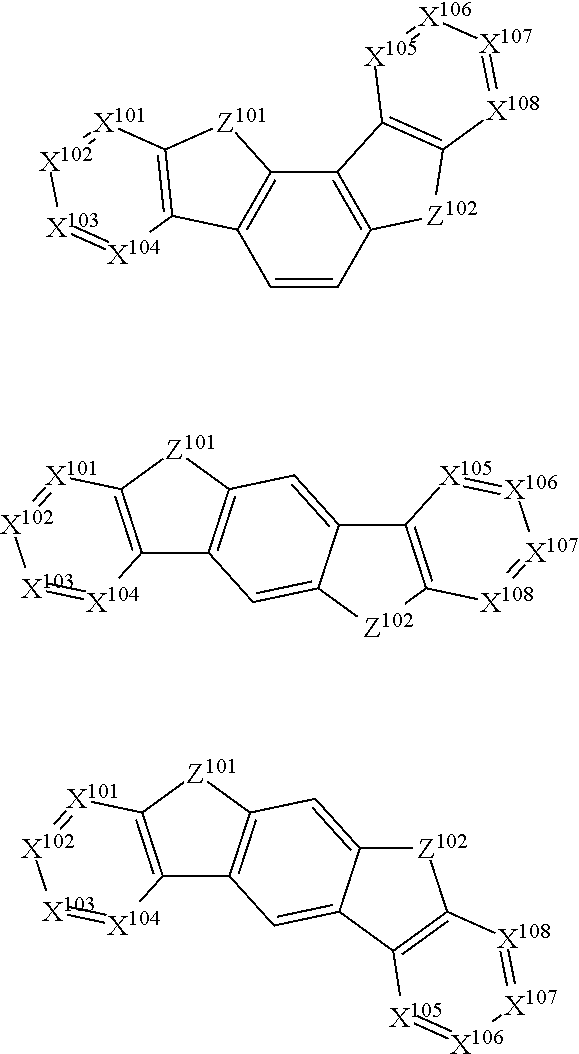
C1=CC2=C(C3=C1C1=C([Z101]3)[X101]=[X102][X103]=[X104]1)C1=C([Z102]2)[X108]=[X107][X106]=[X105]1.C12=C([Z101]C3=C1C=C1C(=C3)[Z102]C3=C1[X105]=[X106][X107]=[X108]3)[X101]=[X102][X103]=[X104]2.C12=C([Z101]C3=C1C=C1C(=C3)C3=C([Z102]1)[X108]=[X107][X106]=[X105]3)[X101]=[X102][X103]=[X104]2
